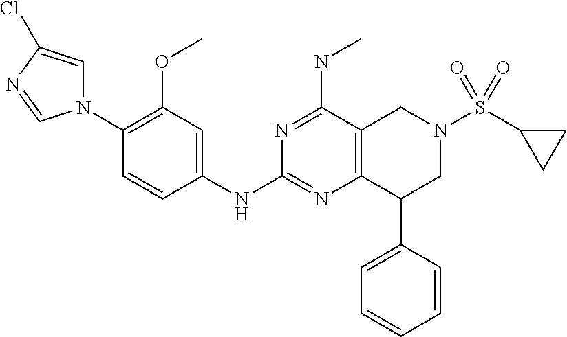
C1(OC)=C(N2C=C(Cl)N=C2)C=CC(NC2=NC3=C(C(NC)=N2)CN(S(C2CC2)(=O)=O)CC3C2=CC=CC=C2)=C1
